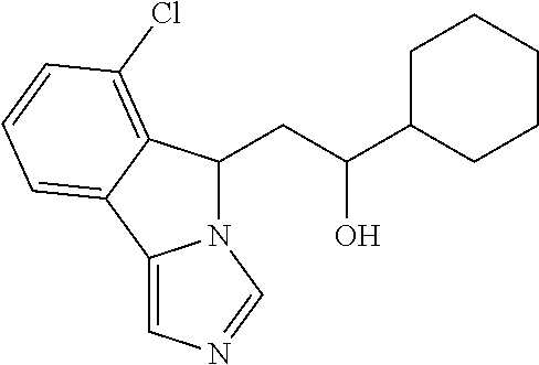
C12=CN=CN1C(CC(C1CCCCC1)O)C1=C(Cl)C=CC=C21
